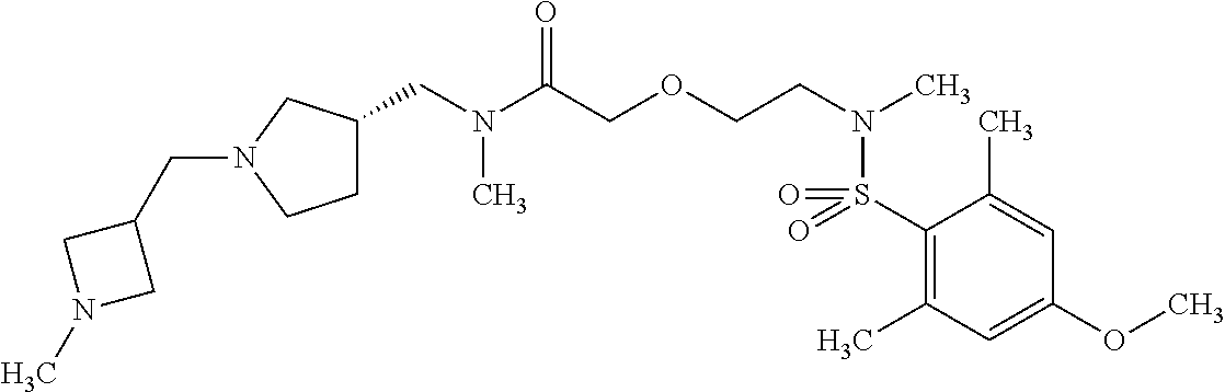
C1(S(N(CCOCC(N(CC2CCN(CC3CN(C)C3)C2)C)=O)C)(=O)=O)=C(C)C=C(OC)C=C1C
